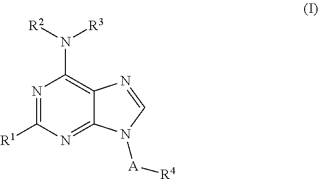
C12=NC([R1])=NC(N([R3])[R2])=C1N=CN2[A][R4]
